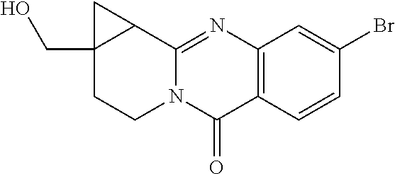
C12=C(C=CC(Br)=C1)C(=O)N1C(=N2)C2C(CO)(CC1)C2
